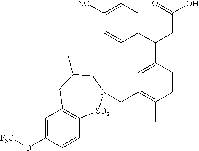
C1(C(CC(O)=O)C2=CC(CN3[SO2]C4=C(C=C(O[F3C])C=C4)CC(C)C3)=C(C)C=C2)=CC=C([NC])C=C1C
